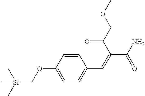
C1(OC[Si](C)(C)C)=CC=C(C=C(C(=O)N)C(=O)COC)C=C1
